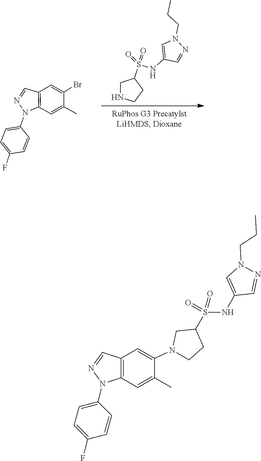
C1(F)=CC=C(N2C3=C(C=C(Br)C(C)=C3)C=N2)C=C1.C(CN1N=CC(NS(C2CCNC2)(=O)=O)=C1)C.N1(C2=CC=C(F)C=C2)N=CC2=C1C=C(C)C(N1CCC(S(=O)(=O)NC3=CN(CCC)N=C3)C1)=C2
